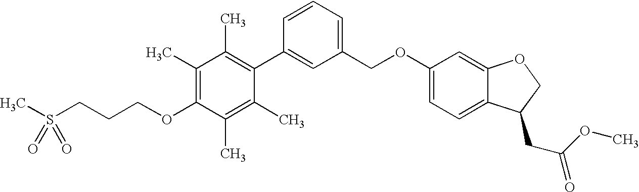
C1(C)=C(OCCCS(C)(=O)=O)C(C)=C(C)C(C2=CC(COC3=CC=C4C(=C3)OCC4CC(OC)=O)=CC=C2)=C1C
